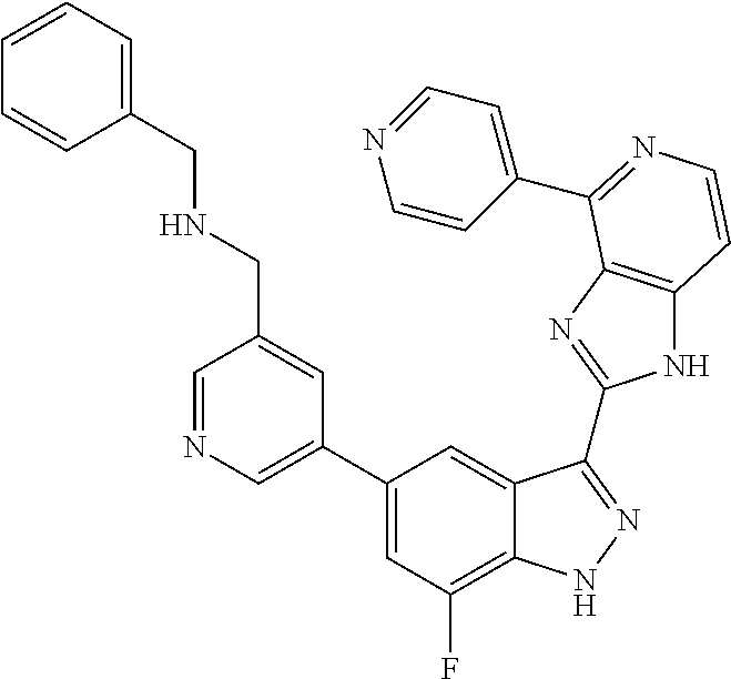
C1(C2=CN=CC(CNCC3=CC=CC=C3)=C2)=CC(F)=C2C(=C1)C(C1=NC3=C(N1)C=CN=C3C1=CC=NC=C1)=NN2
